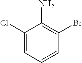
C1(Cl)=CC=CC(Br)=C1N
